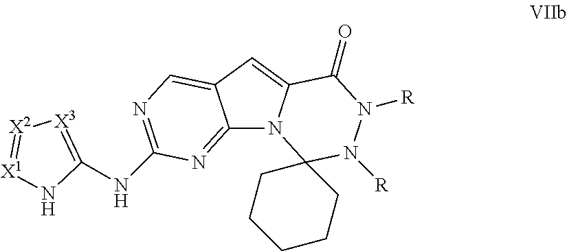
C12=NC(NC3=[X3][X2]=[X1]N3)=NC=C1C=C1N2C2(N([R])N([R])C1=O)CCCCC2
